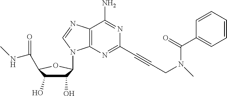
C1(O)C(O)C(C(NC)=O)OC1N1C2=C(C(N)=NC(C#CCN(C(C3=CC=CC=C3)=O)C)=N2)N=C1
